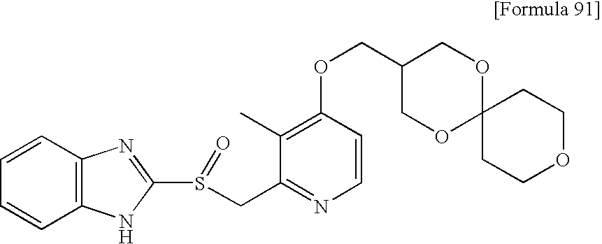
O(CC1COC2(OC1)CCOCC2)C1=C(C)C(CS(C2=NC3=C(N2)C=CC=C3)=O)=NC=C1
